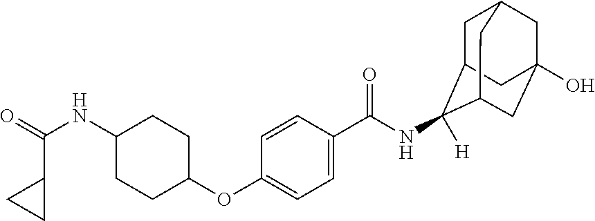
C1(NC(=O)C2CC2)CCC(OC2=CC=C(C(NC3([H])C4CC5CC(O)(CC3C5)C4)=O)C=C2)CC1
